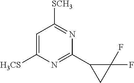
C1=C([H3CS])N=C(C2CC2(F)F)N=C1[SCH3]
